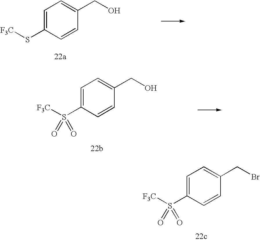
C1=C(S[F3C])C=CC(CO)=C1.C1=C(S([F3C])(=O)=O)C=CC(CO)=C1.C1=C(S([F3C])(=O)=O)C=CC(CBr)=C1
